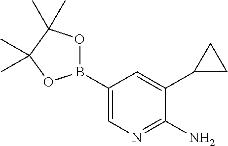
B1(C2=CN=C(N)C(C3CC3)=C2)OC(C)(C)C(C)(C)O1
